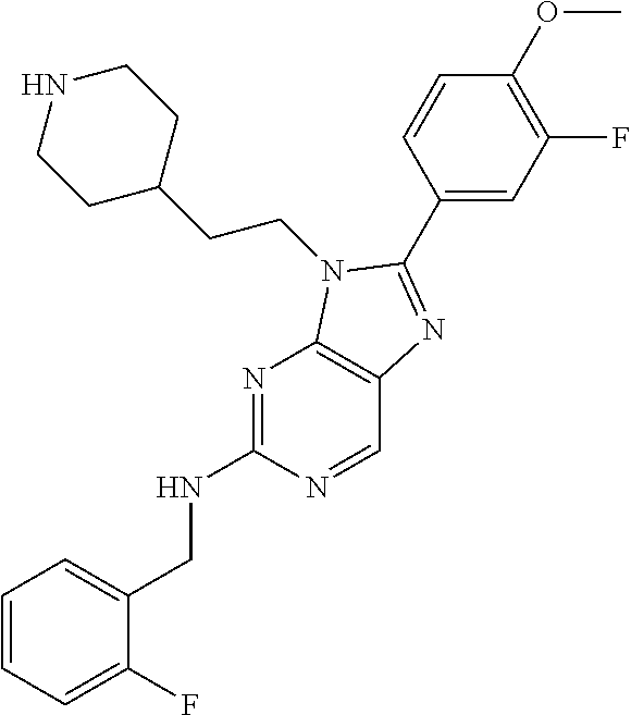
C1=CC=C(F)C(CNC2=NC3=C(C=N2)N=C(C2=CC(F)=C(OC)C=C2)N3CCC2CCNCC2)=C1
